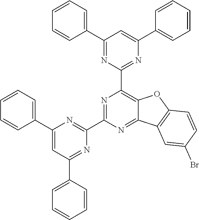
N1=C(C2=NC(C3=CC=CC=C3)=CC(C3=CC=CC=C3)=N2)N=C2C(=C1C1=NC(C3=CC=CC=C3)=CC(C3=CC=CC=C3)=N1)OC1=C2C=C(Br)C=C1
